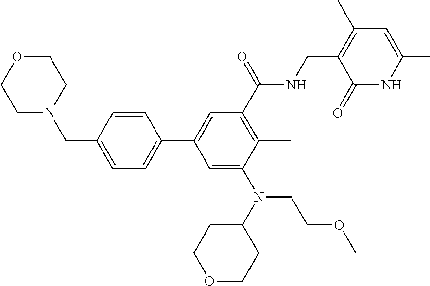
C(N(C1=CC(C2=CC=C(CN3CCOCC3)C=C2)=CC(C(NCC2=C(C)C=C(C)NC2=O)=O)=C1C)C1CCOCC1)COC
